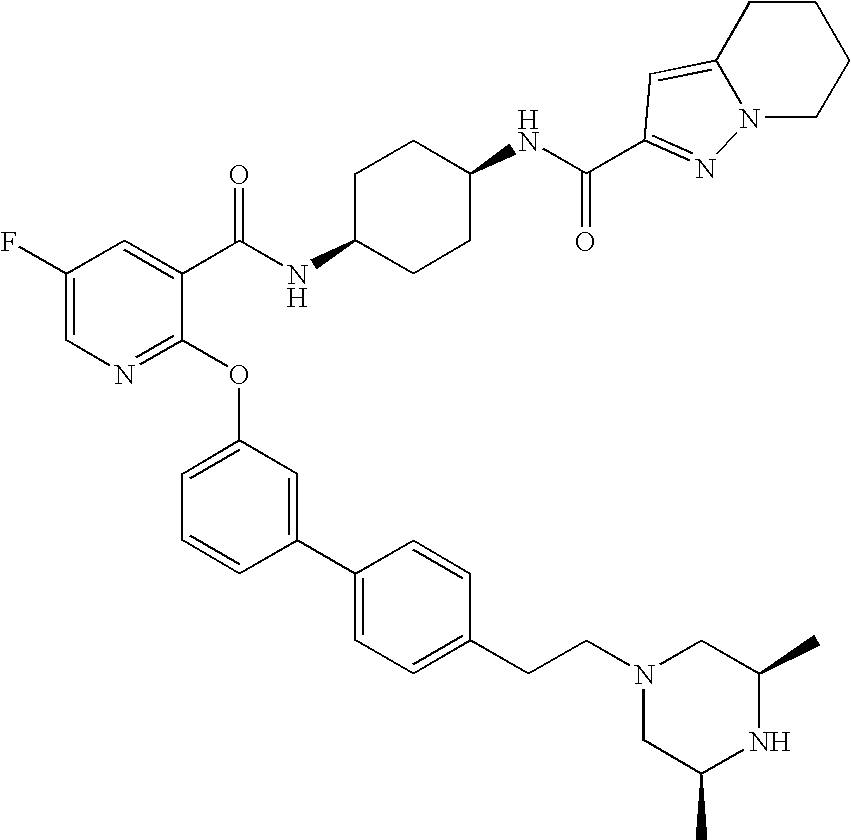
C1(F)=CN=C(OC2=CC=CC(C3=CC=C(CCN4CC(C)NC(C)C4)C=C3)=C2)C(C(NC2CCC(NC(=O)C3=NN4C(=C3)CCCC4)CC2)=O)=C1
